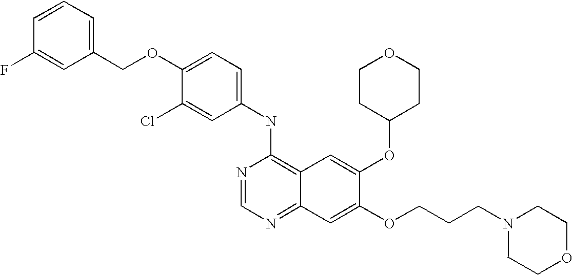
C1=C(Cl)C(OCC2=CC=CC(F)=C2)=CC=C1NC1=C2C(=NC=N1)C=C(OCCCN1CCOCC1)C(OC1CCOCC1)=C2
